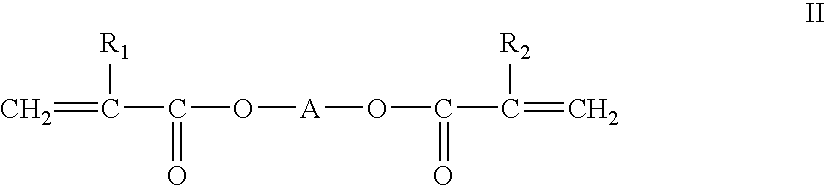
C=C([R1])C(=O)O[A]OC(=O)C([R2])=C
